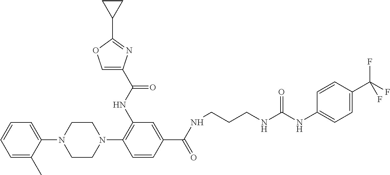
C1=CC=C(C)C(N2CCN(C3=C(NC(C4=COC(C5CC5)=N4)=O)C=C(C(=O)NCCCNC(NC4=CC=C(C(F)(F)F)C=C4)=O)C=C3)CC2)=C1
